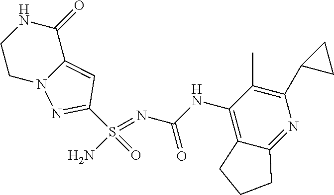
C(NC1=C2C(=NC(C3CC3)=C1C)CCC2)(N=S(N)(=O)C1=NN2C(=C1)C(=O)NCC2)=O
